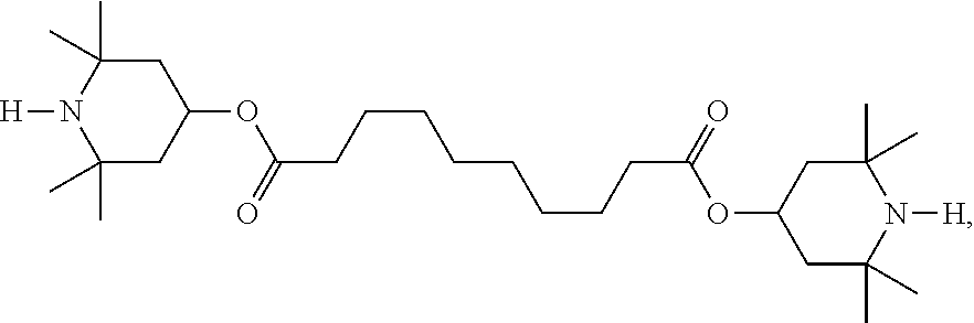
C1(C)(C)CC(OC(CCCCCCCCC(=O)OC2CC(C)(C)N([H])C(C)(C)C2)=O)CC(C)(C)N1[H]
